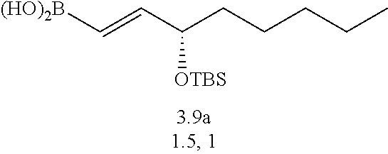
C(C=C[(HO)2B])(CCCCC)[OTBS]
